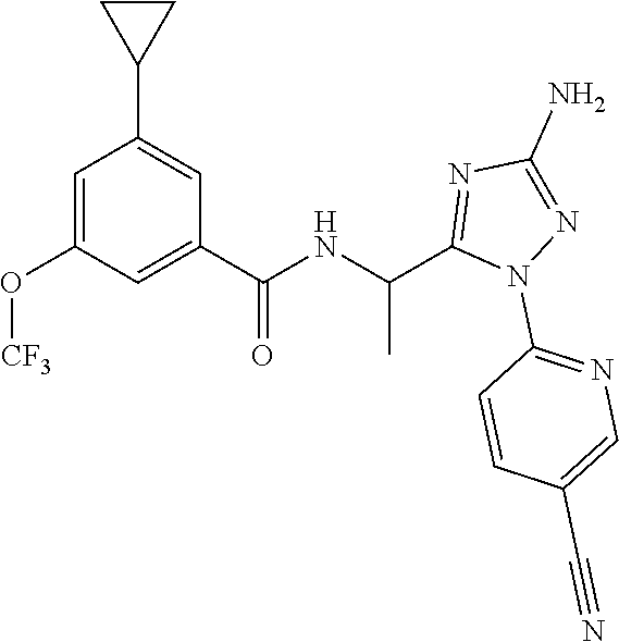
C1=C(O[CF3])C=C(C(=O)NC(C)C2=NC(N)=NN2C2=NC=C(C#N)C=C2)C=C1C1CC1
